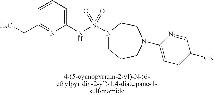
C1=CC=C(NS(N2CCCN(C3=CC=C([CN])C=N3)CC2)(=O)=O)N=C1CC
